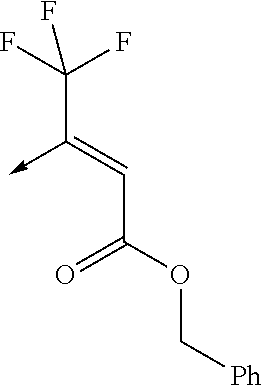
C(C(OC[Ph])=O)=C(C(F)(F)F)->C
